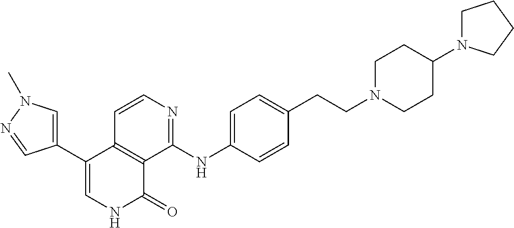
C1=CC2=C(C(NC3=CC=C(CCN4CCC(N5CCCC5)CC4)C=C3)=N1)C(=O)NC=C2C1=CN(C)N=C1
